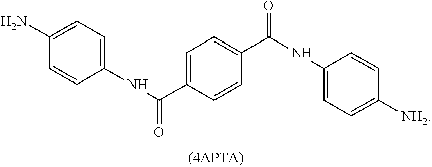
C1(N)=CC=C(NC(=O)C2=CC=C(C(=O)NC3=CC=C([NH2])C=C3)C=C2)C=C1
